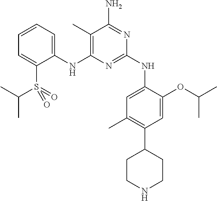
C1(NC2=C(C)C(N)=NC(NC3=CC(C)=C(C4CCNCC4)C=C3OC(C)C)=N2)=CC=CC=C1S(=O)(C(C)C)=O
